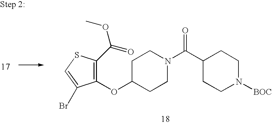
C1(OC2CCN(C(=O)C3CCN([BOC])CC3)CC2)=C(C(=O)OC)SC=C1Br
